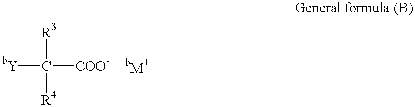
[bY]C([R4])([R3])[COO-].[bM+]
